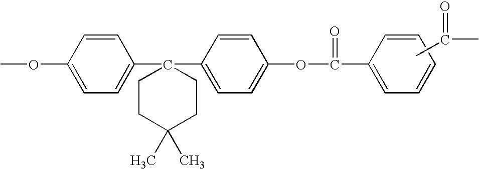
CC(=O)C.COC1=CC=C(C2(C3=CC=C(OC(=O)C4=CC=CC=C4)C=C3)CCC(C)(C)CC2)C=C1
